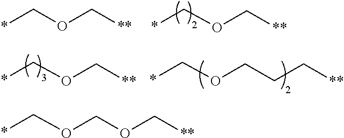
*COC[**].*COC[**].*COCOC[**].*COCCC[**].*COC[**]
